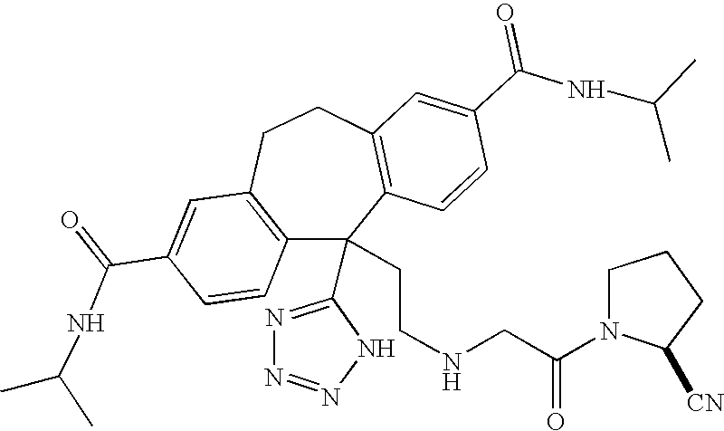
C(=O)(C1=CC2=C(C=C1)C(C1=NN=NN1)(CCNCC(N1C([CN])CCC1)=O)C1=C(CC2)C=C(C(NC(C)C)=O)C=C1)NC(C)C
